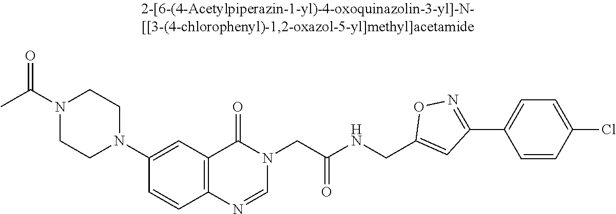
N1(C(C)=O)CCN(C2=CC3=C(C=C2)N=CN(CC(=O)NCC2=CC(C4=CC=C(Cl)C=C4)=NO2)C3=O)CC1
